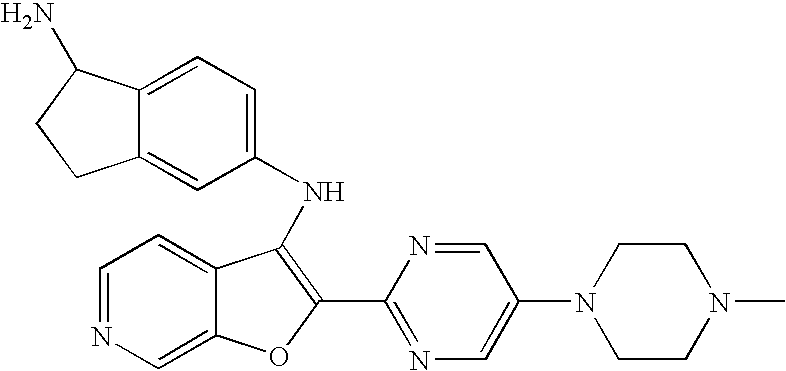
C12=CC=C(NC3=C(C4=NC=C(N5CCN(C)CC5)C=N4)OC4=CN=CC=C43)C=C1CCC2N
